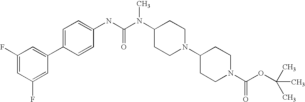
C1(F)=CC(F)=CC(C2=CC=C(NC(N(C3CCN(C4CCN(C(OC(C)(C)C)=O)CC4)CC3)C)=O)C=C2)=C1
